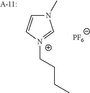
[PF6].N1(C)C=C[N+](CCCC)=C1
